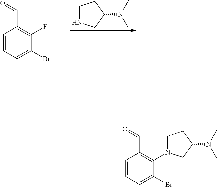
C1NCC(N(C)C)C1.C1=CC=C(Br)C(F)=C1C=O.C1=CC=C(Br)C(N2CCC(N(C)C)C2)=C1C=O
